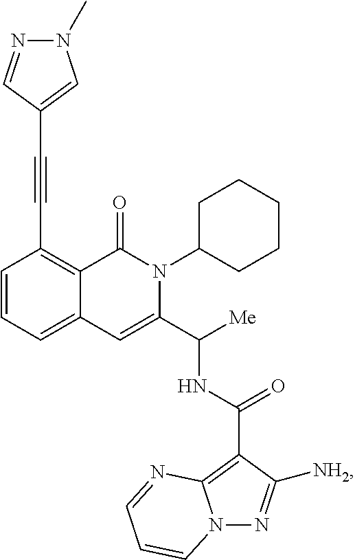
C1=CC=C2C(=C1C#CC1=CN(C)N=C1)C(=O)N(C1CCCCC1)C(C([Me])NC(=O)C1=C3N(N=C1[NH2])C=CC=N3)=C2
